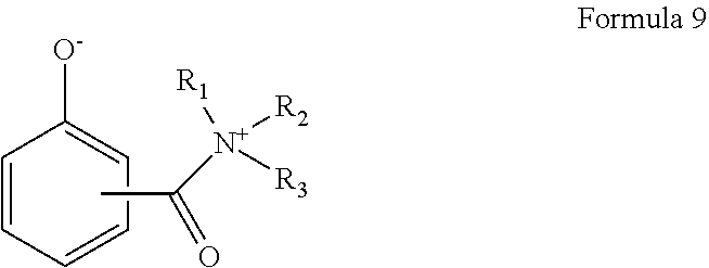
C1=CC=CC=C1[O-].CC([N+]([R1])([R2])[R3])=O
